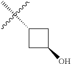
CC1CC(O)C1
